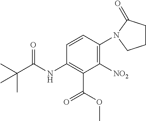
N(C1=C(C(OC)=O)C([NO2])=C(N2C(=O)CCC2)C=C1)C(C(C)(C)C)=O
